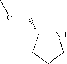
N1C(COC)CCC1
